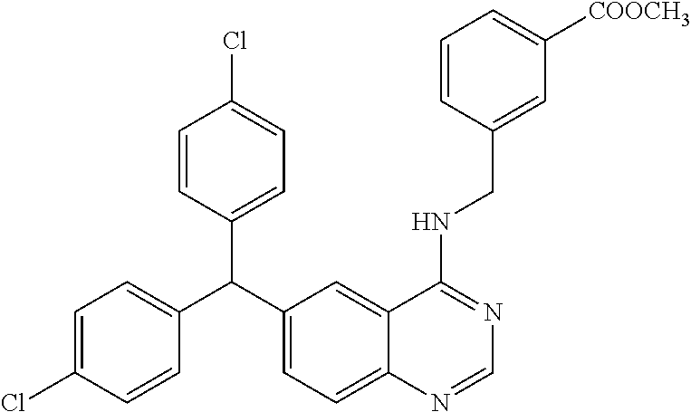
C1=CC(C(C2=CC=C3C(=C2)C(NCC2=CC([COOCH3])=CC=C2)=NC=N3)C2=CC=C(Cl)C=C2)=CC=C1Cl
